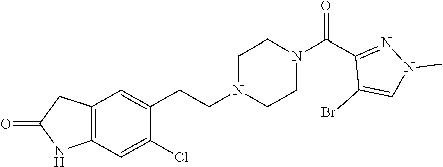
C12=C(C=C(Cl)C(CCN3CCN(C(C4=NN(C)C=C4Br)=O)CC3)=C1)NC(=O)C2
